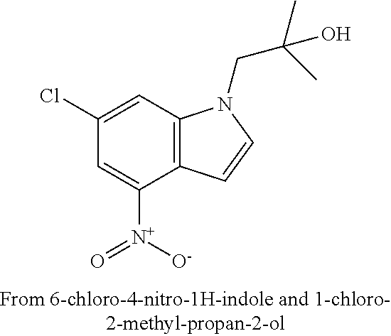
C1([N+]([O-])=O)=CC(Cl)=CC2=C1C=CN2CC(C)(C)O
